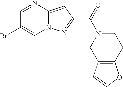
C1=NC2=CC(C(=O)N3CC4=C(CC3)OC=C4)=NN2C=C1Br
